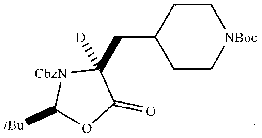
C(C1CC[NBoc]CC1)C1([D])[CbzN]C([tBu])OC1=O
